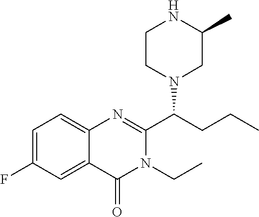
C1=C(F)C=C2C(=C1)N=C(C(CCC)N1CC(C)NCC1)N(CC)C2=O
